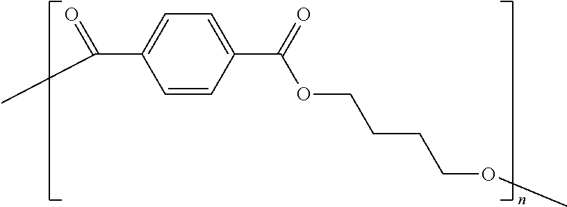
C1=CC(C(OCCCCOC)=O)=CC=C1C(=O)C
